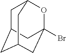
C1C2CC3CC(Br)(OC1C3)C2
